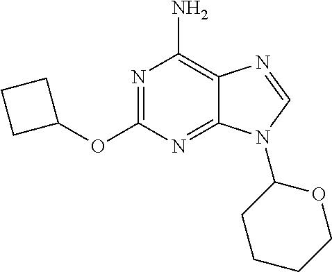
N1=C(OC2CCC2)N=C2C(=C1N)N=CN2C1CCCCO1
